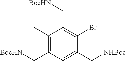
C1(C)=C(C[BocHN])C(C)=C(C[NHBoc])C(Br)=C1C[BocHN]
